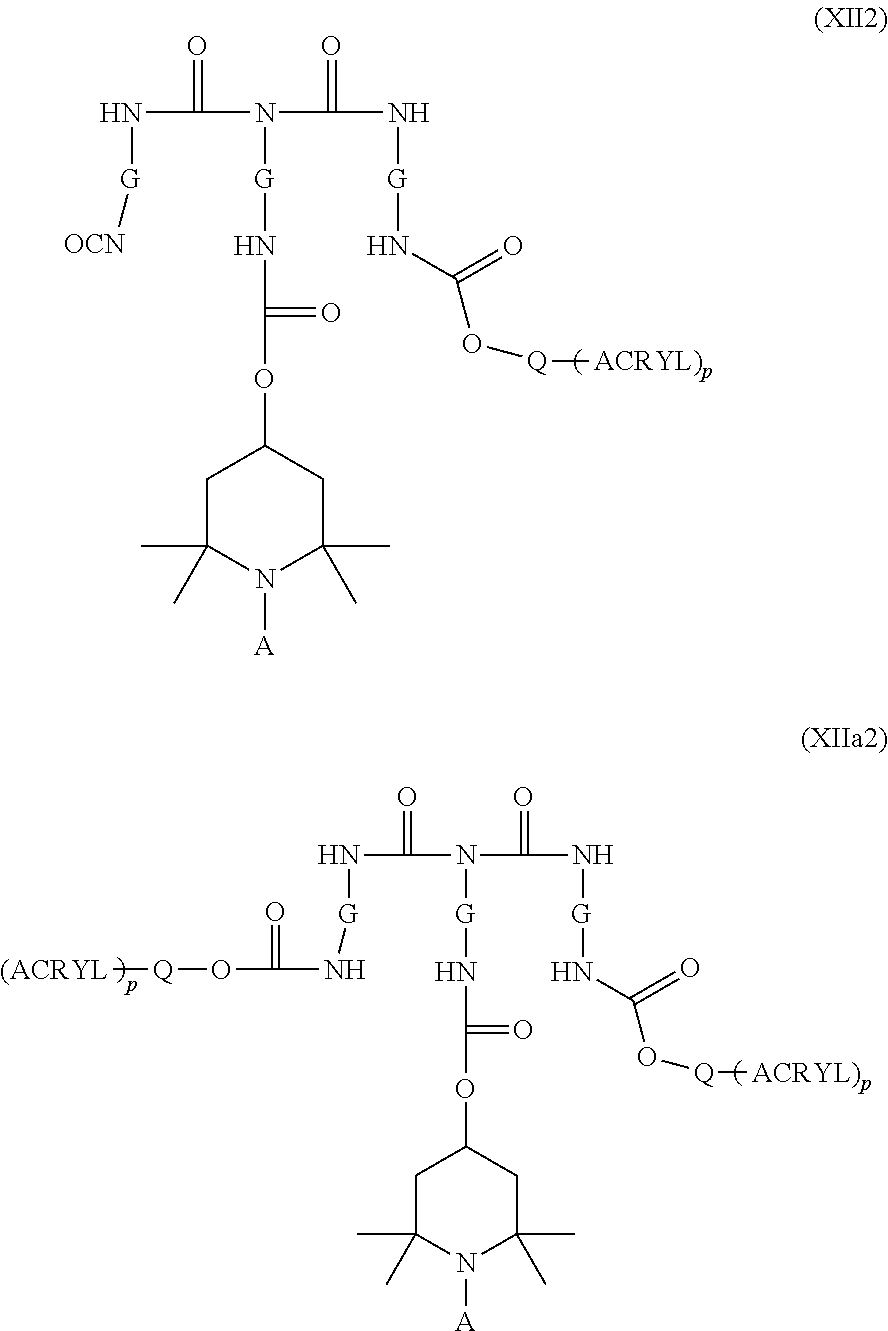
N(C(N(C(N[G]NC(O[Q][ACRYL)p])=O)=O)[G]NC(=O)OC1CC(C)(C)N([A])C(C)(C)C1)=O)[G]NC(O[Q][(ACRYL])=O.N(C(N(C(N[G]NC(O[Q][ACRYL)p])=O)=O)[G]NC(=O)OC1CC(C)(C)N([A])C(C)(C)C1)=O)[G][OCN]
